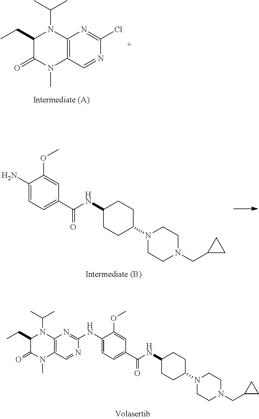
C1(NC2=NC3=C(C=N2)N(C)C(=O)C(CC)N3C(C)C)=CC=C(C(NC2CCC(N3CCN(CC4CC4)CC3)CC2)=O)C=C1OC.C12=C(C=NC(Cl)=N1)N(C)C(=O)C(CC)N2C(C)C.C1(N)=CC=C(C(NC2CCC(N3CCN(CC4CC4)CC3)CC2)=O)C=C1OC
